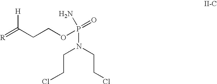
NP(N(CCCl)CCCl)(OCCC(=[R])[H])=O
